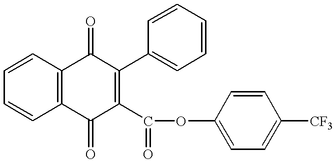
C1=CC2=C(C=C1)C(=O)C(C(=O)OC1=CC=C([CF3])C=C1)=C(C1=CC=CC=C1)C2=O
